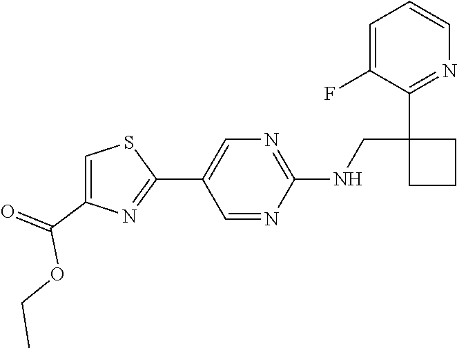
C1=C(F)C(C2(CNC3=NC=C(C4=NC(C(OCC)=O)=CS4)C=N3)CCC2)=NC=C1
